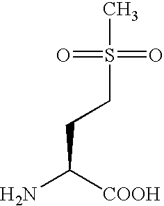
C(CCS(=O)(C)=O)([COOH])N
